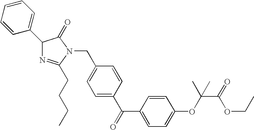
N1=C(CCCC)N(CC2=CC=C(C(=O)C3=CC=C(OC(C(=O)OCC)(C)C)C=C3)C=C2)C(=O)C1C1=CC=CC=C1
